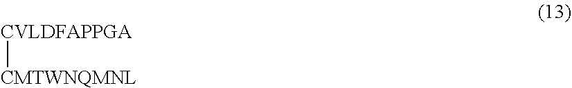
[CVLDFAPPGA][CMTWNQMNL]
